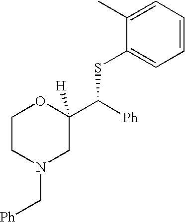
C1CN(C[Ph])CC(C([Ph])SC2=CC=CC=C2C)([H])O1
